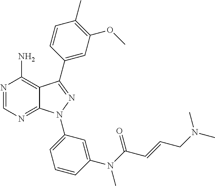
N1=CN=C2C(=C1N)C(C1=CC(OC)=C(C)C=C1)=NN2C1=CC=CC(N(C(C=CCN(C)C)=O)C)=C1
